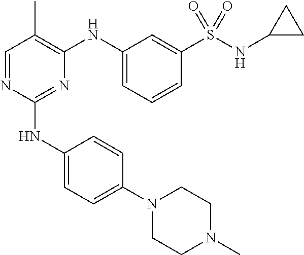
N1(C2=CC=C(NC3=NC(NC4=CC=CC(S(NC5CC5)(=O)=O)=C4)=C(C)C=N3)C=C2)CCN(C)CC1
